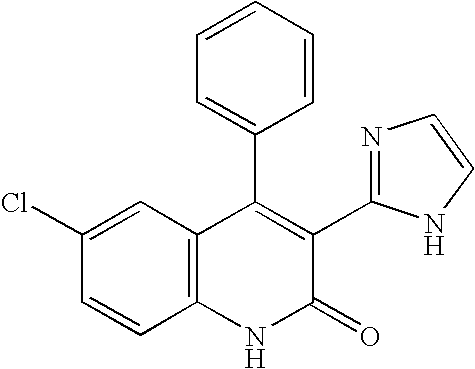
C1(Cl)=CC2=C(C=C1)NC(=O)C(C1=NC=CN1)=C2C1=CC=CC=C1
